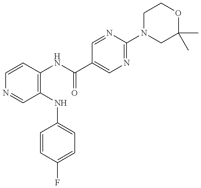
C1=CC(NC(C2=CN=C(N3CC(C)(C)OCC3)N=C2)=O)=C(NC2=CC=C(F)C=C2)C=N1
